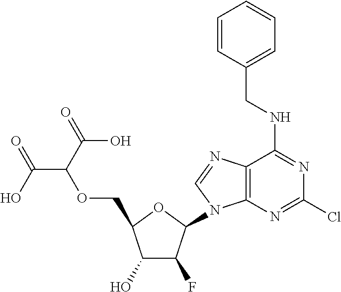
C1(O)C(F)C(N2C3=C(C(NCC4=CC=CC=C4)=NC(Cl)=N3)N=C2)OC1COC(C(O)=O)C(=O)O
